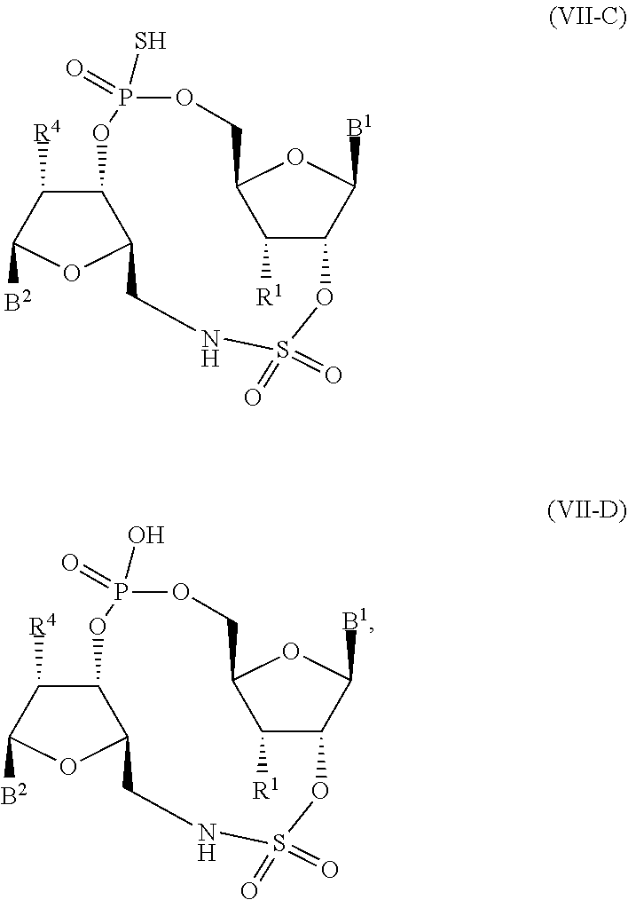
C1([R4])C2C(OC1[B2])CNS(=O)(=O)OC1C([R1])C(OC1[B1])COP(=O)(S)O2.C1([R4])C2C(OC1[B2])CNS(=O)(=O)OC1C([R1])C(OC1[B1])COP(=O)(O)O2
